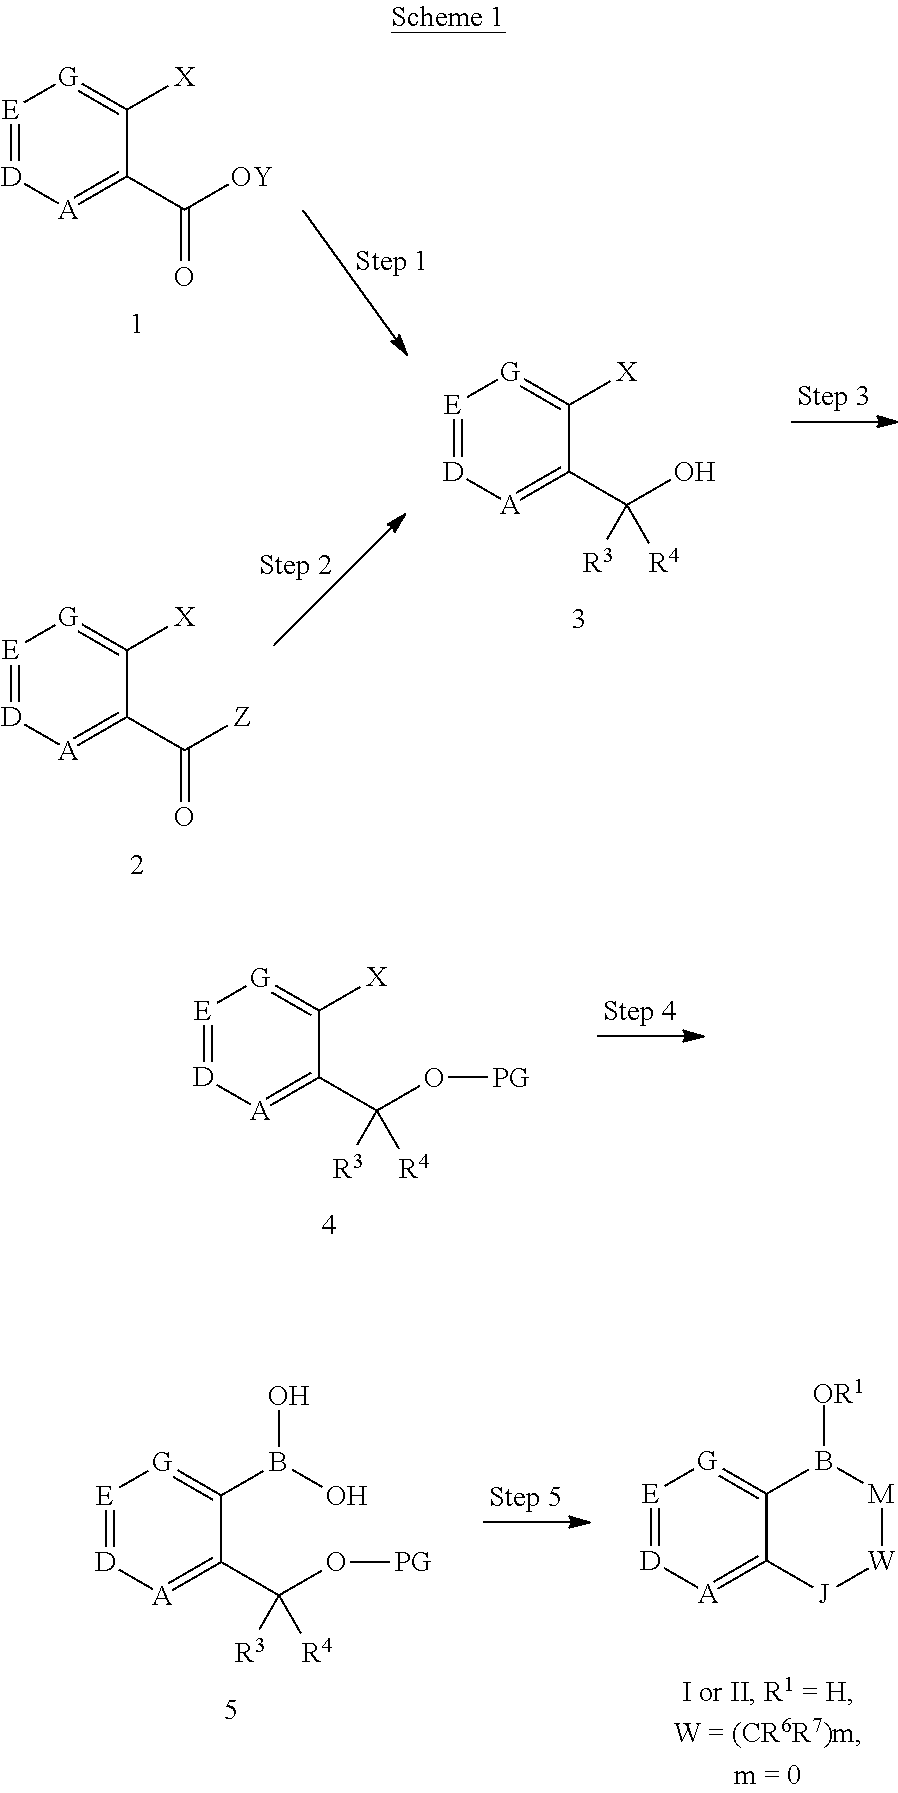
[E]1=[D][A]=C(C([OY])=O)C([X])=[G]1.[E]1=[D][A]=C(C(O)([R3])[R4])C([X])=[G]1.[E]1=[D][A]=C(C([Z])=O)C([X])=[G]1.[E]1=[D][A]=C(C(O[PG])([R3])[R4])C([X])=[G]1.[E]1=[D][A]=C2C(=[G]1)B([OR1])[M][W][J]2.[E]1=[D][A]=C(C(O[PG])([R3])[R4])C(B(O)O)=[G]1
